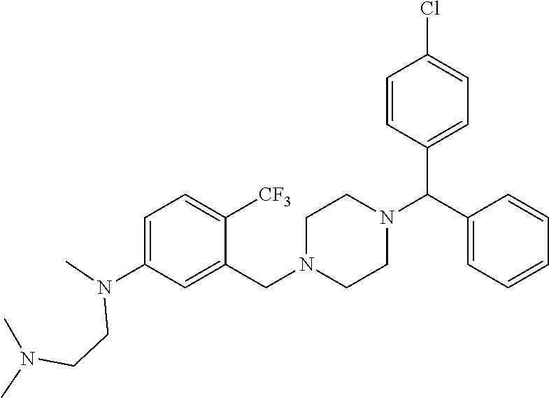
C1=C(N(C)CCN(C)C)C=C(CN2CCN(C(C3=CC=C(Cl)C=C3)C3=CC=CC=C3)CC2)C([CF3])=C1
